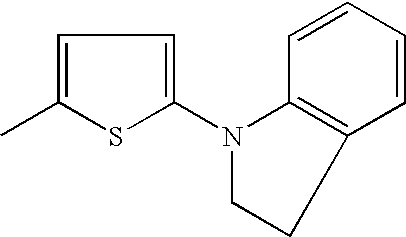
C1=C(C)SC(N2C3=C(CC2)C=CC=C3)=C1
